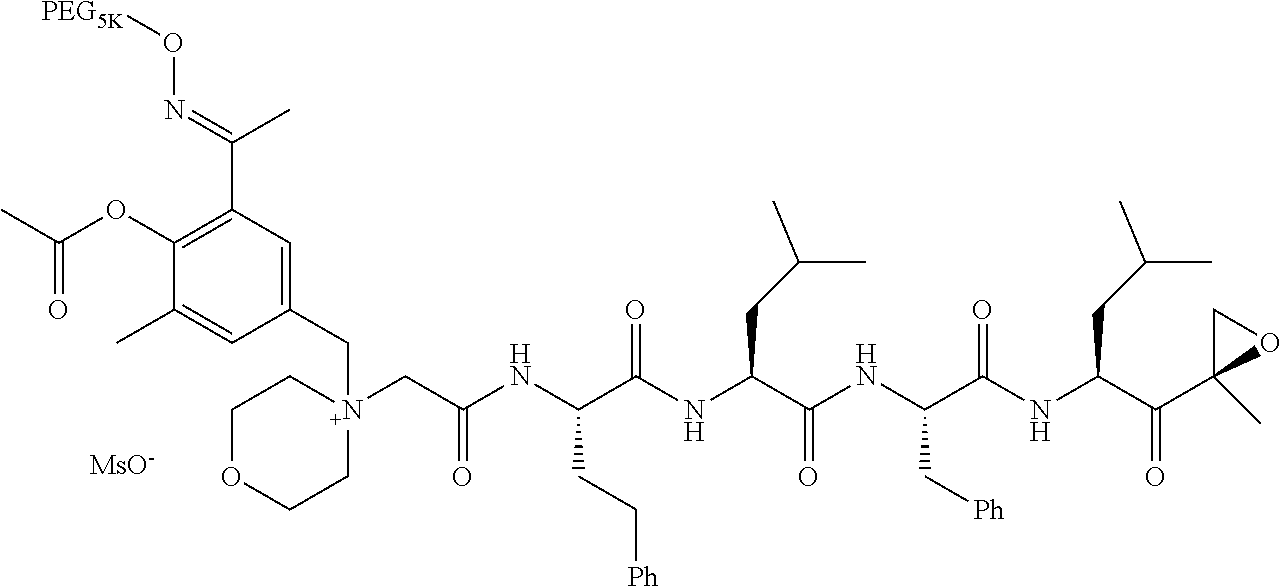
C(C1=C(OC(C)=O)C(C)=CC(C[N+]2(CC(NC(C(NC(C(NC(C(NC(C(C3(C)OC3)=O)CC(C)C)=O)C[Ph])=O)CC(C)C)=O)CC[Ph])=O)CCOCC2)=C1)(C)=NO[PEG5K].[MsO-]
